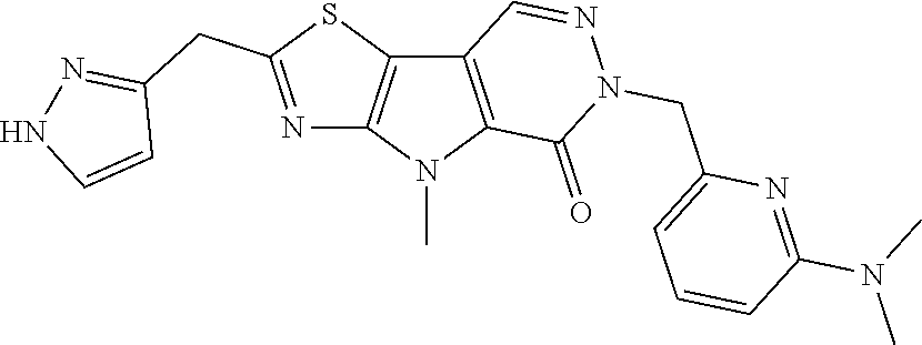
C12=C(N(C)C3=C1C=NN(CC1=CC=CC(N(C)C)=N1)C3=O)N=C(CC1=NNC=C1)S2
